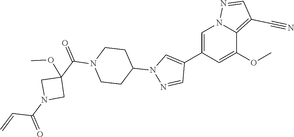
C1=C(C2=CN(C3CCN(C(C4(OC)CN(C(=O)C=C)C4)=O)CC3)N=C2)C=C(OC)C2=C(C#N)C=NN12
